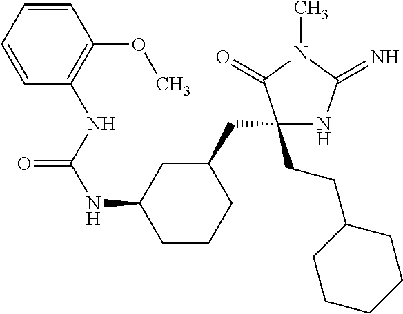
C1(CCC2CCCCC2)(CC2CC(NC(NC3=C(OC)C=CC=C3)=O)CCC2)NC(=N)N(C)C1=O
